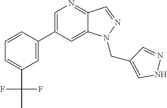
C1=C(C2=CC(C(F)(F)C)=CC=C2)C=C2C(=N1)C=NN2CC1=CNN=C1
